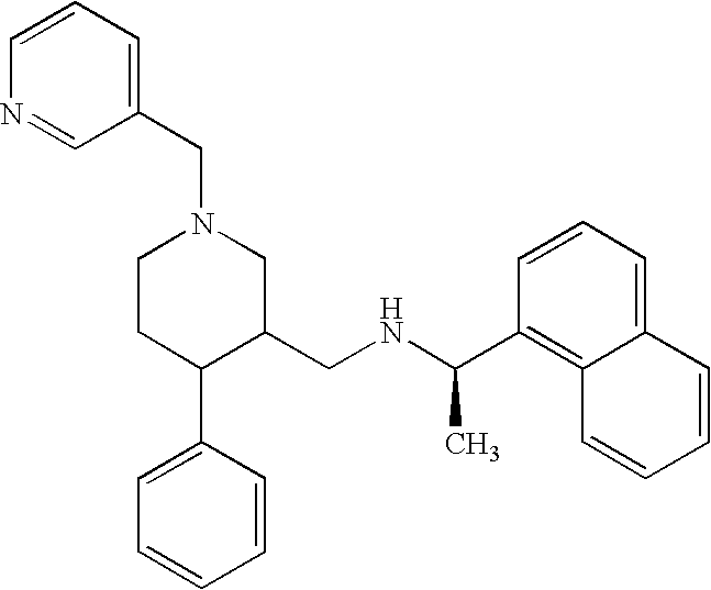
C1CC(C2=CC=CC=C2)C(CNC(C2=C3C(=CC=C2)C=CC=C3)C)CN1CC1=CC=CN=C1
